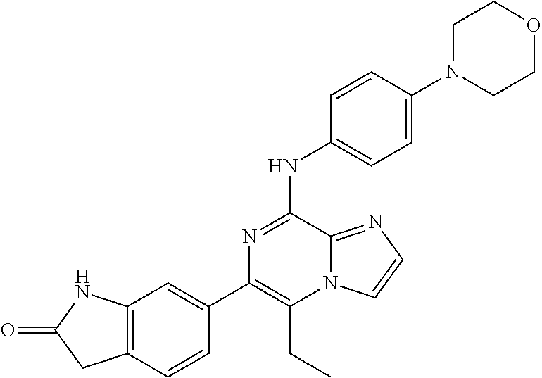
C1(C2=CC3=C(C=C2)CC(=O)N3)=C(CC)N2C(=NC=C2)C(NC2=CC=C(N3CCOCC3)C=C2)=N1
